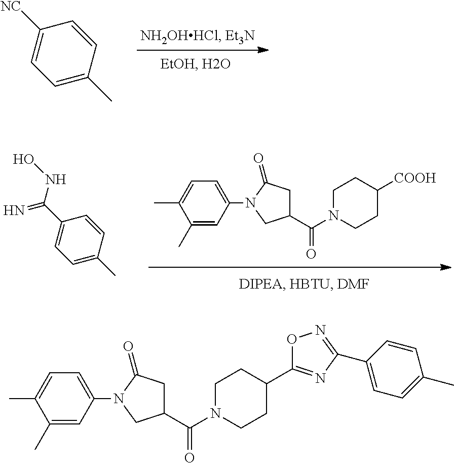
C1=CC([NC])=CC=C1C.C1=CC(C(=N)NO)=CC=C1C.C1(C)=CC(N2CC(C(N3CCC([COOH])CC3)=O)CC2=O)=CC=C1C.C1(C)=CC(N2CC(C(N3CCC(C4=NC(C5=CC=C(C)C=C5)=NO4)CC3)=O)CC2=O)=CC=C1C
